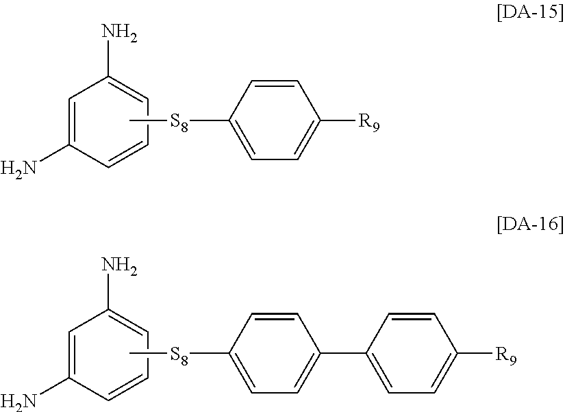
C1=C(N)C=CC=C1N.C1([S8]C)=CC=C([R9])C=C1.C1=C(N)C=CC=C1N.C1([S8]C)=CC=C(C2=CC=C([R9])C=C2)C=C1
